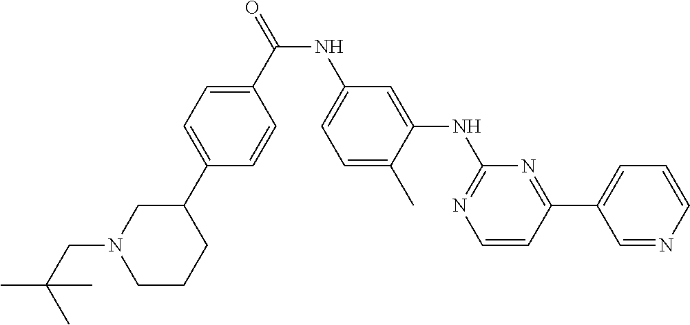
N(C(C1=CC=C(C2CN(CC(C)(C)C)CCC2)C=C1)=O)C1=CC=C(C)C(NC2=NC=CC(C3=CC=CN=C3)=N2)=C1
